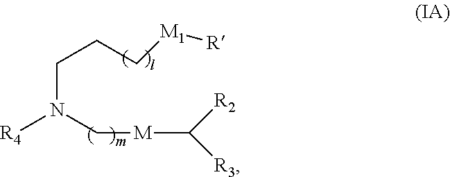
N(CCC[M1][R])(C[M]C([R2])[R3])[R4]
